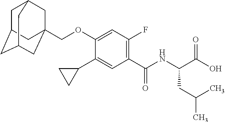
C1C2CC3CC(COC4=CC(F)=C(C(NC(C(O)=O)CC(C)C)=O)C=C4C4CC4)(CC1C3)C2
